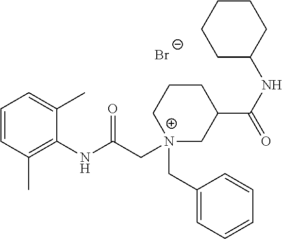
C1=CC(C)=C(NC(C[N+]2(CC3=CC=CC=C3)CC(C(NC3CCCCC3)=O)CCC2)=O)C(C)=C1.[Br-]
